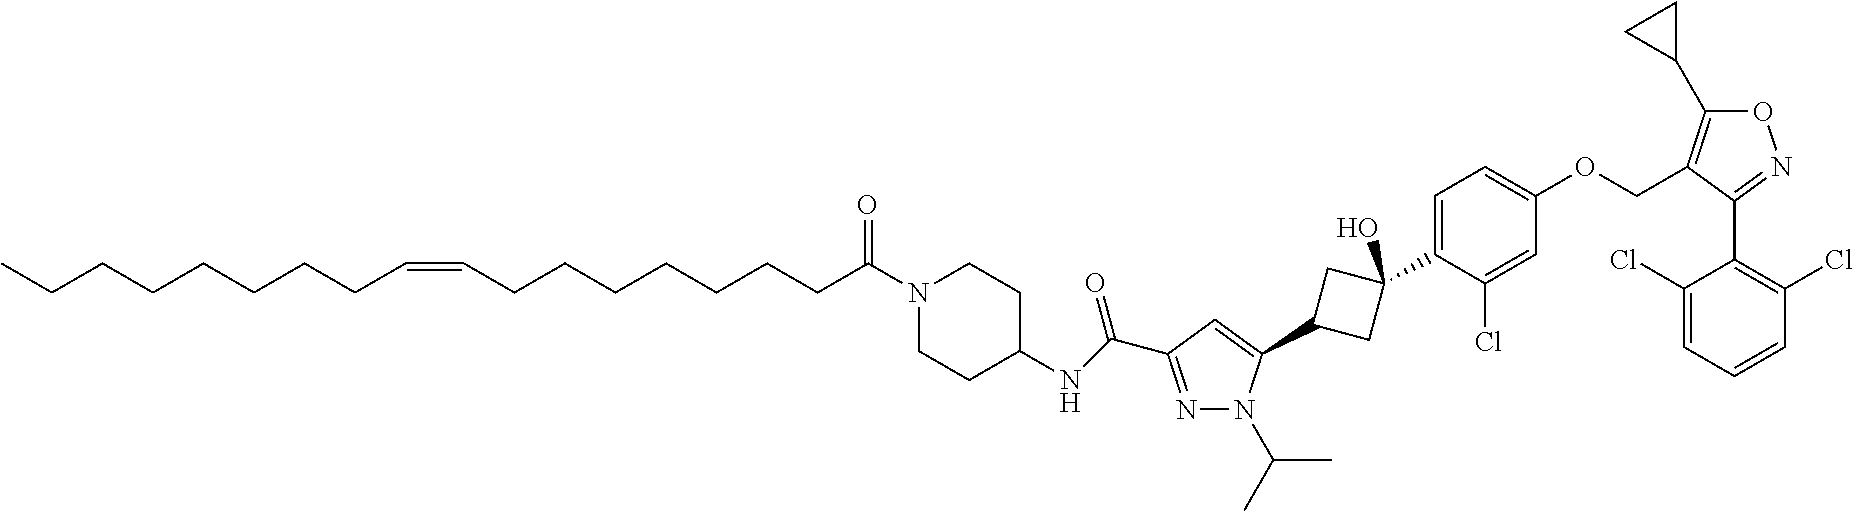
N1=C(C(NC2CCN(C(CCCCCCCC=CCCCCCCCC)=O)CC2)=O)C=C(C2CC(C3=CC=C(OCC4=C(C5CC5)ON=C4C4=C(Cl)C=CC=C4Cl)C=C3Cl)(O)C2)N1C(C)C
